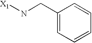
[X1]NCC1=CC=CC=C1
